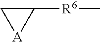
C1([R6]C)C[A]1
